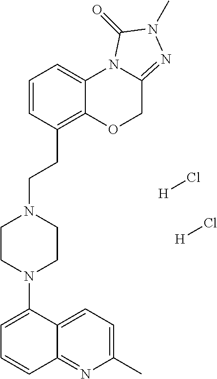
C1(N2CCN(CCC3=C4C(=CC=C3)N3C(=NN(C)C3=O)CO4)CC2)=CC=CC2=NC(C)=CC=C12.[H]Cl.[H]Cl
